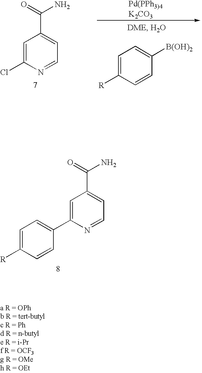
C1=C(C2=CC=C([R])C=C2)N=CC=C1C(=O)N.C1([R])=CC=C([B(OH)2])C=C1.C1=C(Cl)N=CC=C1C(=O)N
